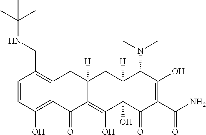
C1=CC(O)=C2C(=C1CNC(C)(C)C)CC1([H])C(=C(O)C3(O)C([H])(C1)C(N(C)C)C(O)=C(C(=O)N)C3=O)C2=O
